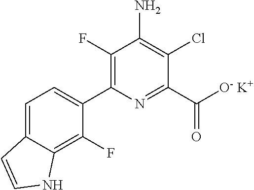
C1=C2C(=C(F)C(C3=C(F)C(N)=C(Cl)C(C([O- K+])=O)=N3)=C1)NC=C2
